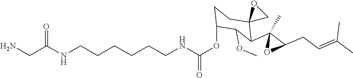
C(NC(OC1CCC2(C(C3(C)OC3CC=C(C)C)C1OC)CO2)=O)CCCCCNC(CN)=O
